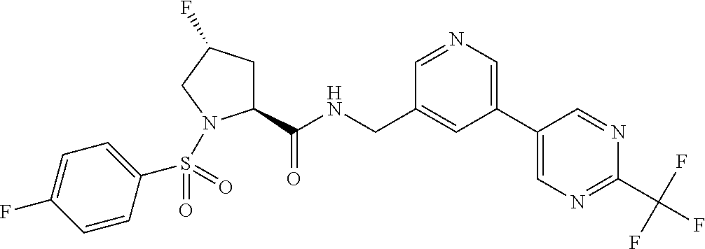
C1(C(NCC2=CC(C3=CN=C(C(F)(F)F)N=C3)=CN=C2)=O)CC(F)CN1S(C1=CC=C(F)C=C1)(=O)=O
